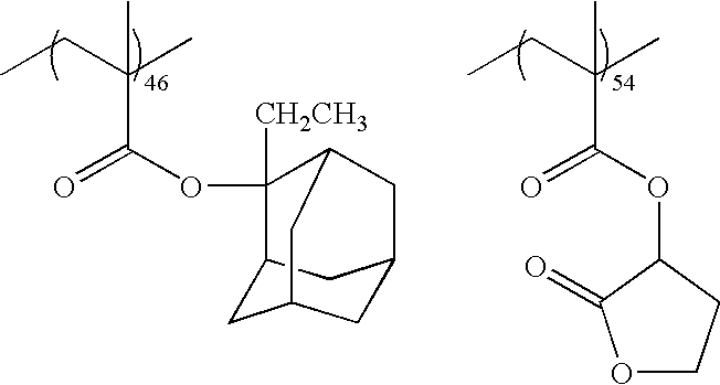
CCC(C)(C)C(OC1([CH2CH3])C2CC3CC(C2)CC1C3)=O.CCC(C)(C)C(OC1C(=O)OCC1)=O
